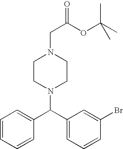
C1=CC=CC(C(C2=CC=CC(Br)=C2)N2CCN(CC(=O)OC(C)(C)C)CC2)=C1
